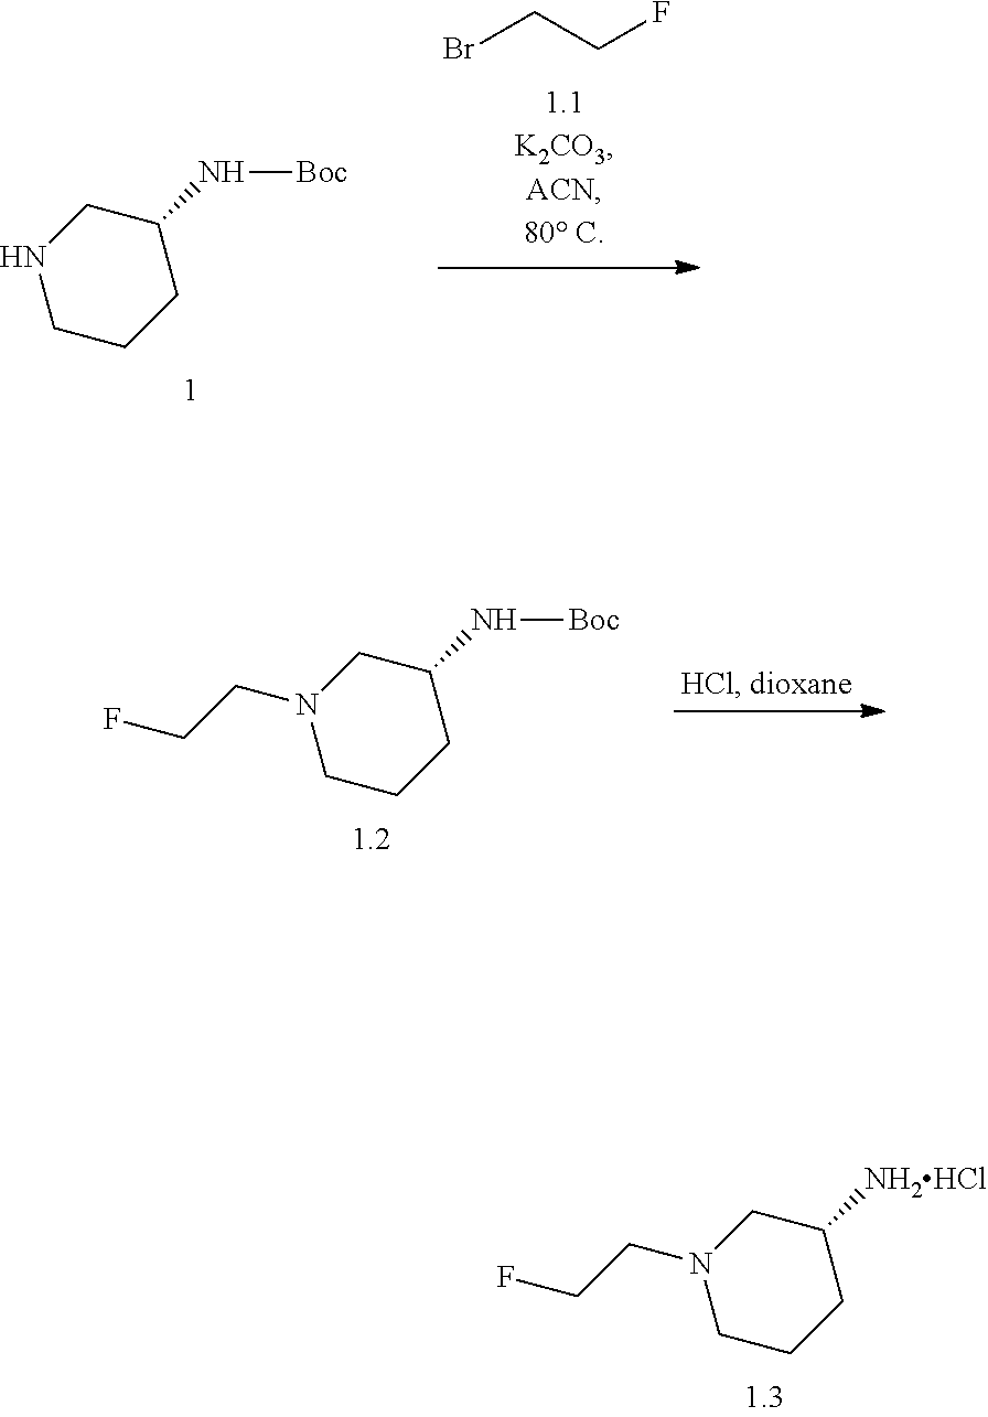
C1CCC([NH2HCl])CN1CCF.C1CCC(N[Boc])CN1.BrCCF.C1CCC(N[Boc])CN1CCF
